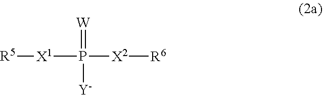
[R5][X1]P([X2][R6])(=[W])[Y]
